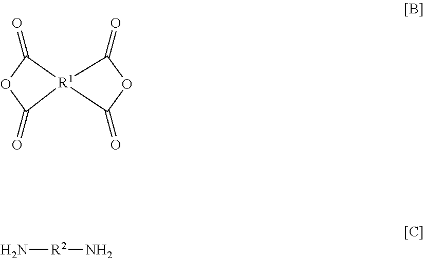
C1(=O)OC(=O)[R1]12C(=O)OC2=O.N[R2]N
